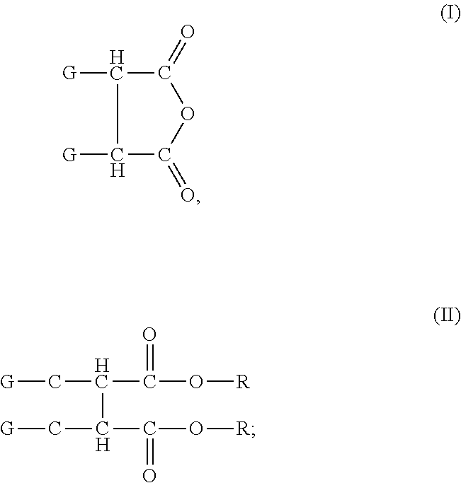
C1([G])C(=O)OC(=O)C1[G].[G]CC(C(C[G])C(=O)O[R])C(=O)O[R]
